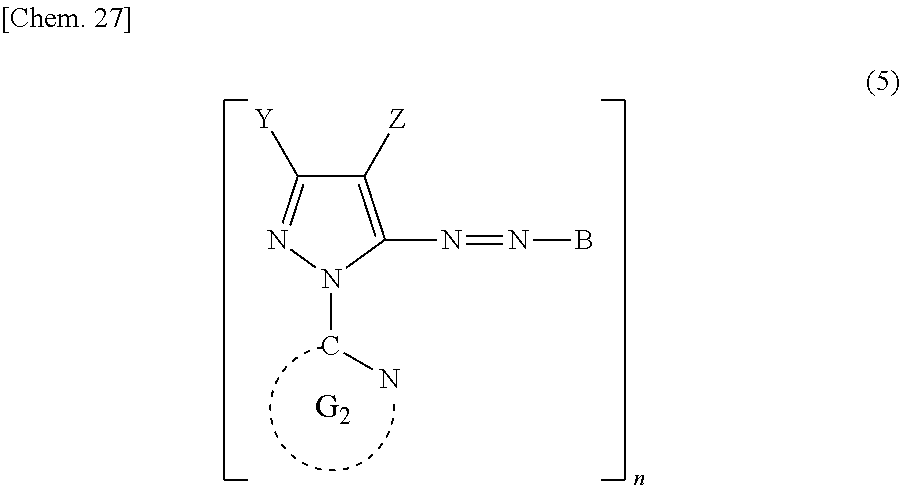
C1([Z])=C(N=NB)N(CN)N=C1[Y]
